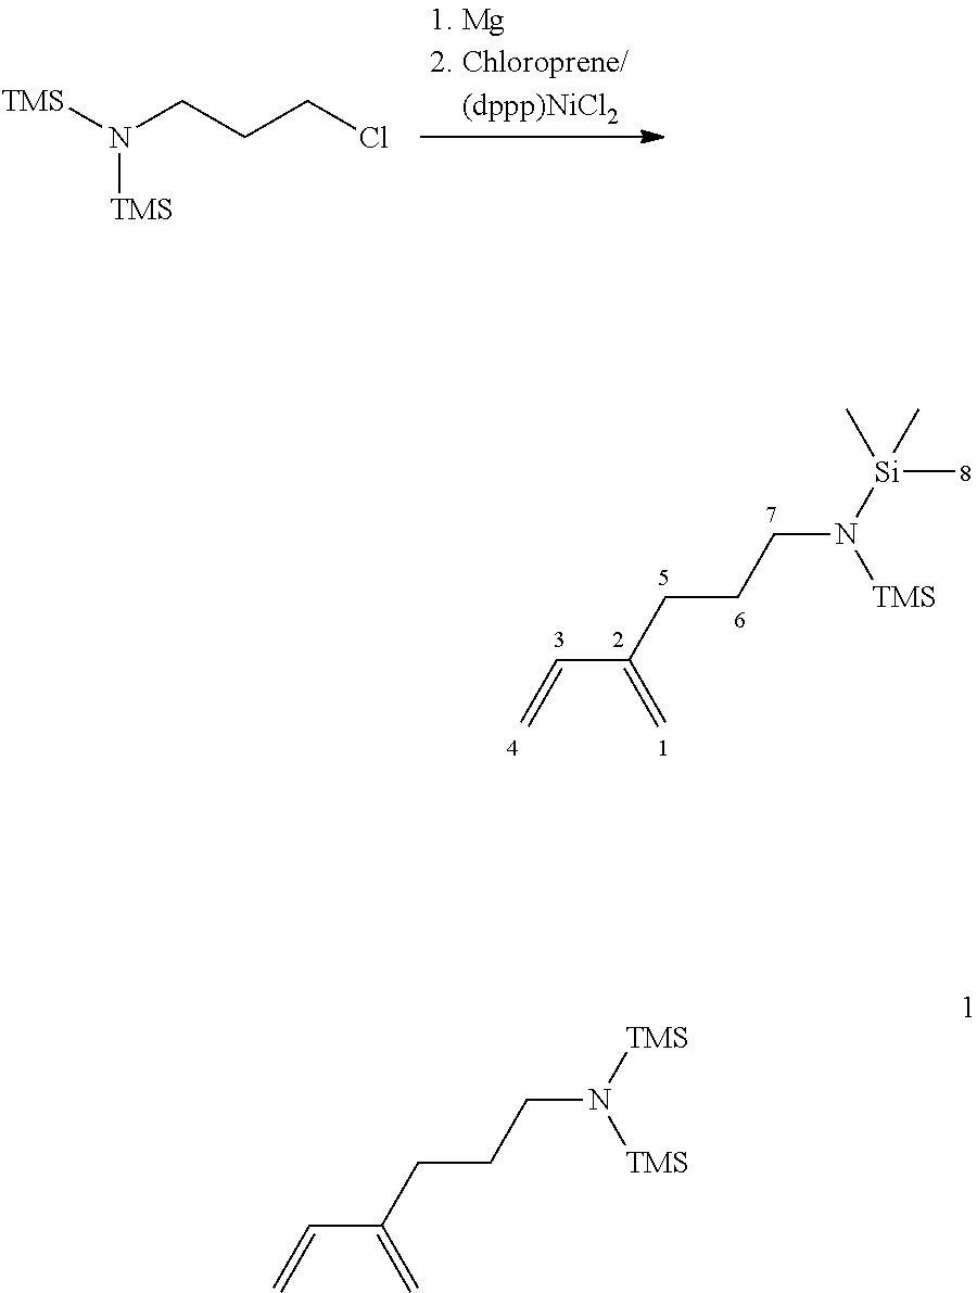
C(C(=C)CCCN([Si](C)(C)C)[TMS])=C.N([TMS])([TMS])CCCCl.C(C(=C)CCCN([TMS])[TMS])=C
